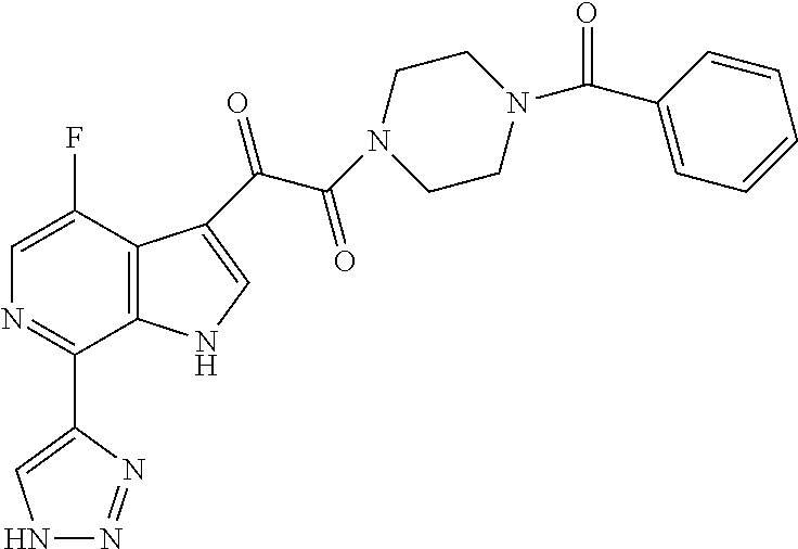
N1=C(C2=CNN=N2)C2=C(C(F)=C1)C(C(C(N1CCN(C(C3=CC=CC=C3)=O)CC1)=O)=O)=CN2
